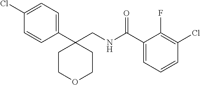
C1(C(NCC2(C3=CC=C(Cl)C=C3)CCOCC2)=O)=CC=CC(Cl)=C1F
